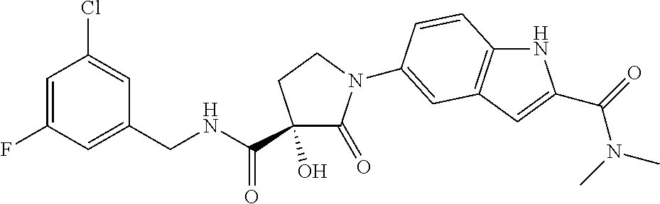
C1(O)(C(=O)NCC2=CC(F)=CC(Cl)=C2)C(=O)N(C2=CC3=C(NC(C(N(C)C)=O)=C3)C=C2)CC1
